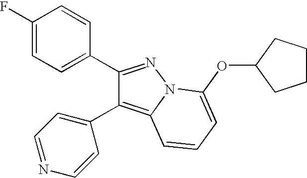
C1(F)=CC=C(C2=NN3C(=C2C2=CC=NC=C2)C=CC=C3OC2CCCC2)C=C1
